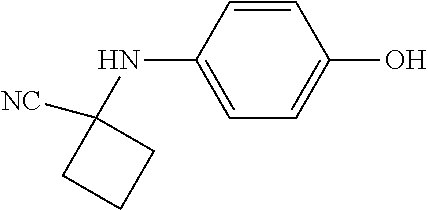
C1(NC2([NC])CCC2)=CC=C(O)C=C1
